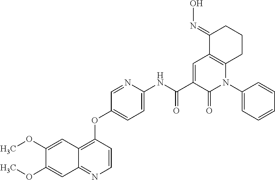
C1(OC)=CC2=NC=CC(OC3=CC=C(NC(C4=CC5=C(N(C6=CC=CC=C6)C4=O)CCCC5=NO)=O)N=C3)=C2C=C1OC
